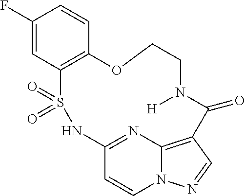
C1(F)=CC2=C(C=C1)OCCN([H])C(=O)C1=C3N(C=CC(=N3)NS2(=O)=O)N=C1
